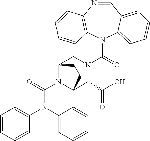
N(C(N1C2C(C(O)=O)N(C(N3C4=CC=CC=C4C=NC4=C3C=CC=C4)=O)CC1CC2)=O)(C1=CC=CC=C1)C1=CC=CC=C1
